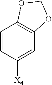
C1=CC([X4])=CC2=C1OCO2
